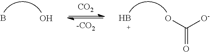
[CO2].[-CO2].B.O.B.OC([O-])=O
